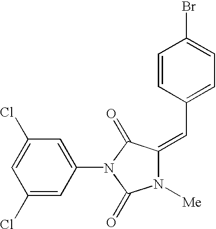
C1(Cl)=CC(N2C(=O)N([Me])C(=CC3=CC=C(Br)C=C3)C2=O)=CC(Cl)=C1
